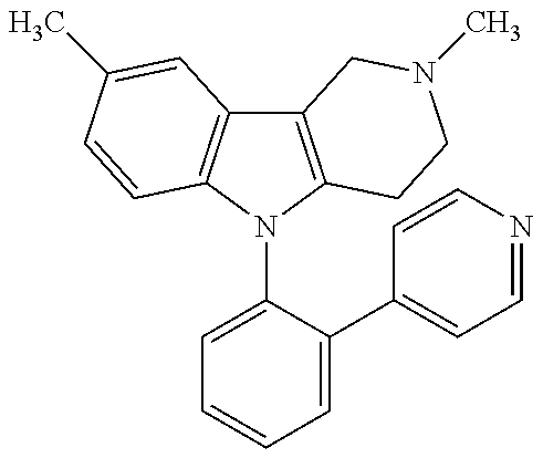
C12=C(N(C3=CC=CC=C3C3=CC=NC=C3)C3=C1C=C(C)C=C3)CCN(C)C2
